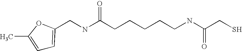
C1=C(C)OC(CNC(CCCCCNC(CS)=O)=O)=C1
